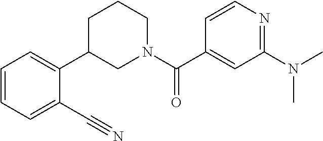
C1=CC=C(C#N)C(C2CN(C(C3=CC(N(C)C)=NC=C3)=O)CCC2)=C1
